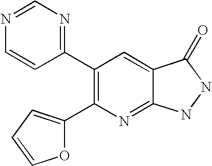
C1(C2=NC=NC=C2)=C(C2=CC=CO2)N=C2C(=C1)C(=O)NN2
